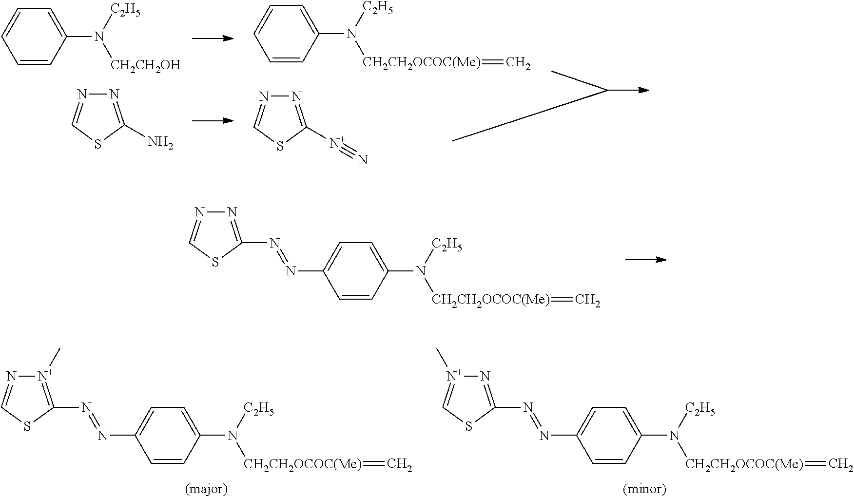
N1=C(N)SC=N1.C1=CC(N([C2H5])[CH2CH2OH])=CC=C1.C1=CC(N([C2H5])[CH2CH2OCOC(Me)]=C)=CC=C1.N1=C([N+]#N)SC=N1.C1=CC(N([C2H5])[CH2CH2OCOC(Me)]=C)=CC=C1N=NC1=NN=CS1.C1=CC(N([C2H5])[CH2CH2OCOC(Me)]=C)=CC=C1N=NC1=N[N+](C)=CS1.C1=CC(N([C2H5])[CH2CH2OCOC(Me)]=C)=CC=C1N=NC1=[N+](C)N=CS1
